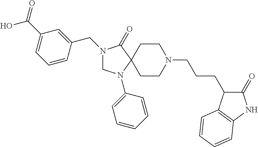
C1N(C2=CC=CC=C2)C2(C(=O)N1CC1=CC(C(O)=O)=CC=C1)CCN(CCCC1C(=O)NC3=C1C=CC=C3)CC2
